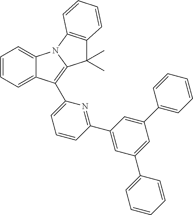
C12=CC=CC=C1C(C1=CC=CC(C3=CC(C4=CC=CC=C4)=CC(C4=CC=CC=C4)=C3)=N1)=C1N2C2=C(C1(C)C)C=CC=C2
